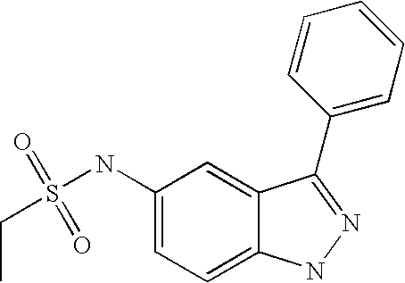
S(=O)(=O)(NC1=CC=C2C(=C1)C(C1=CC=CC=C1)=NN2)CC
